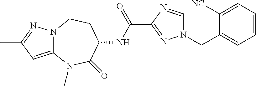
C12=CC(C)=NN1CCC(NC(C1=NN(CC3=CC=CC=C3[NC])C=N1)=O)C(=O)N2C
